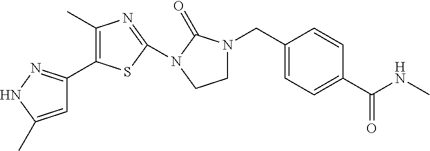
C1(C)=C(C2=NNC(C)=C2)SC(N2C(=O)N(CC3=CC=C(C(NC)=O)C=C3)CC2)=N1
